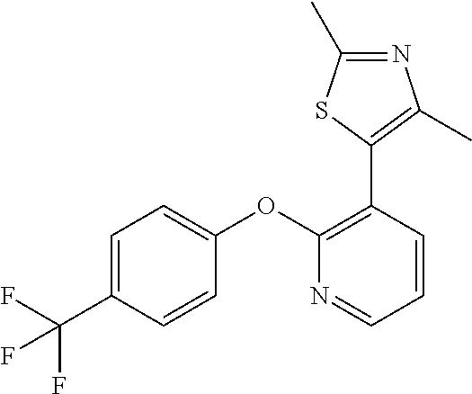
C1=C(C(F)(F)F)C=CC(OC2=C(C3=C(C)N=C(C)S3)C=CC=N2)=C1
